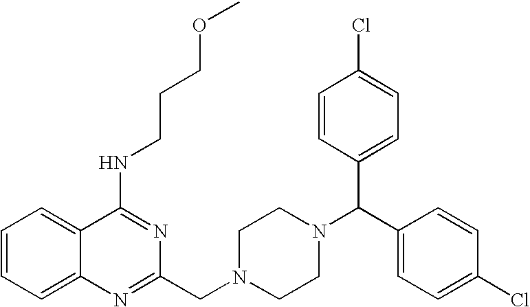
C1=CC=C2C(=C1)C(NCCCOC)=NC(CN1CCN(C(C3=CC=C(Cl)C=C3)C3=CC=C(Cl)C=C3)CC1)=N2
